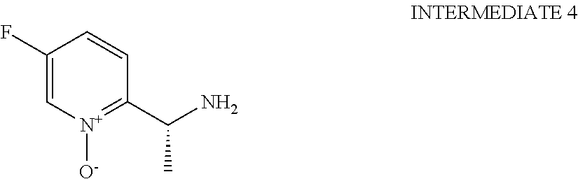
C1(F)=C[N+]([O-])=C(C(N)C)C=C1
